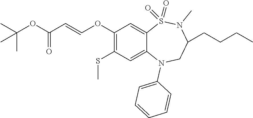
C1(OC=CC(OC(C)(C)C)=O)=C(SC)C=C2C(=C1)S(=O)(=O)N(C)C(CCCC)CN2C1=CC=CC=C1
